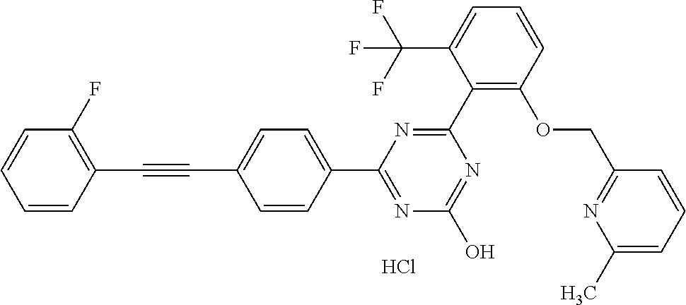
N1=C(O)N=C(C2=CC=C(C#CC3=C(F)C=CC=C3)C=C2)N=C1C1=C(OCC2=NC(C)=CC=C2)C=CC=C1C(F)(F)F.Cl
